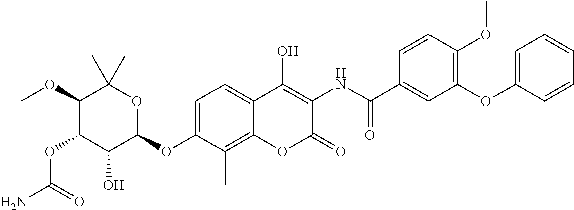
NC(=O)OC1C(O)C(OC2=CC=C3C(=C2C)OC(=O)C(NC(=O)C2=CC(OC4=CC=CC=C4)=C(OC)C=C2)=C3O)OC(C)(C)C1OC
